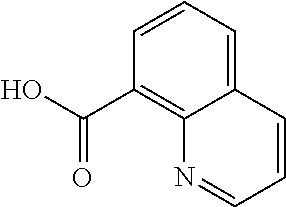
C12=CC=CC(C(O)=O)=C1N=CC=C2
